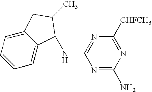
C1=CC=C2C(=C1)C(NC1=NC([CHFCH3])=NC(N)=N1)C(C)C2
